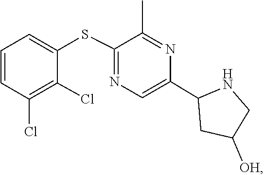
C1(C2=CN=C(SC3=CC=CC(Cl)=C3Cl)C(C)=N2)CC([OH])CN1
